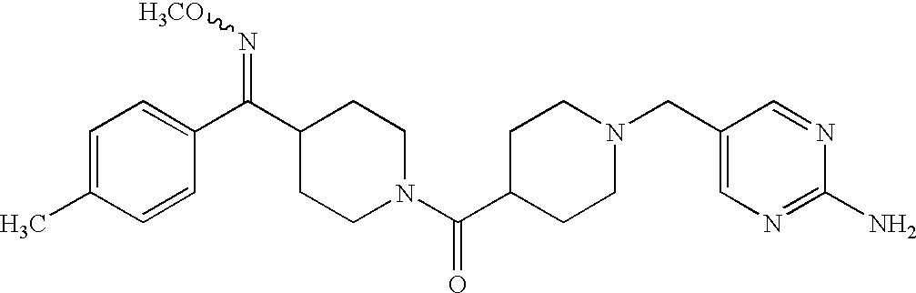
C1=C(C)C=CC(C(C2CCN(C(C3CCN(CC4=CN=C(N)N=C4)CC3)=O)CC2)=N[H3CO])=C1
